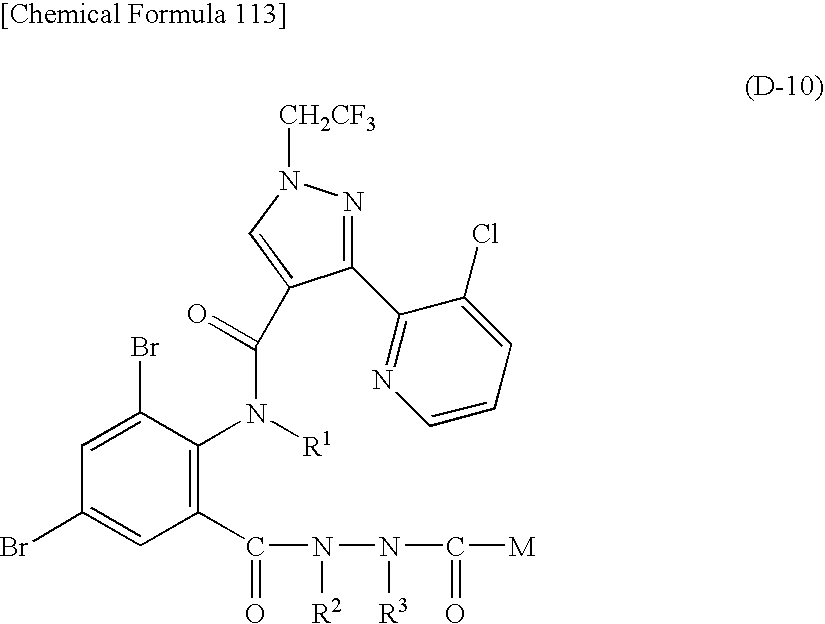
C1(Br)=CC(C(N(N(C([M])=O)[R3])[R2])=O)=C(N([R1])C(=O)C2=CN([CH2CF3])N=C2C2=NC=CC=C2Cl)C(Br)=C1
